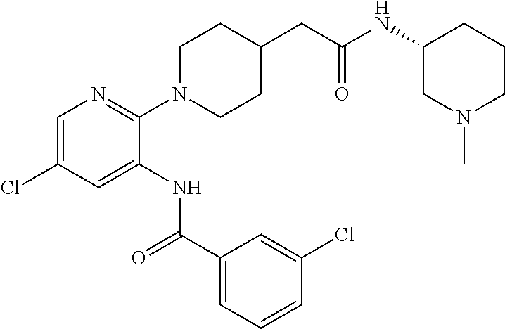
C1=C(Cl)C=C(NC(C2=CC=CC(Cl)=C2)=O)C(N2CCC(CC(=O)NC3CN(C)CCC3)CC2)=N1
